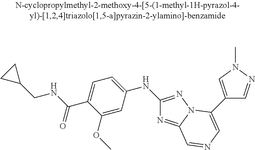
C(NC(C1=CC=C(NC2=NN3C(=N2)C=NC=C3C2=CN(C)N=C2)C=C1OC)=O)C1CC1
